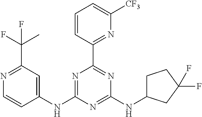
N1=C(NC2=CC(C(C)(F)F)=NC=C2)N=C(NC2CCC(F)(F)C2)N=C1C1=NC([CF3])=CC=C1
